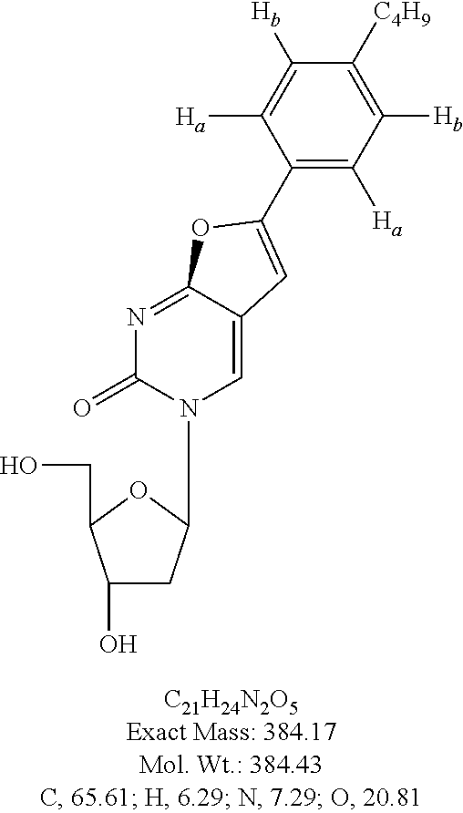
C1(C2=CC3=CN(C4CC(O)C(CO)O4)C(=O)N=C3O2)=C([Ha])C([Hb])=C([C4H9])C([Hb])=C1[Ha]
